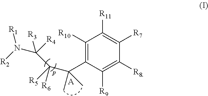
C1([R10])=C(C(C)(C)C([R6])(C(N([R2])[R1])([R3])[R4])[R5])C([R9])=C([R8])C([R7])=C1[R11].[A]
